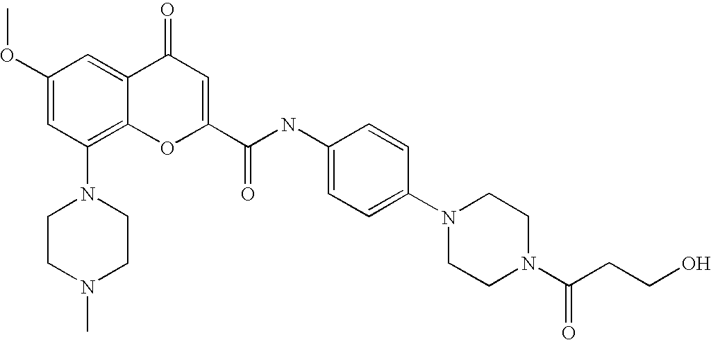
C1(OC)=CC(N2CCN(C)CC2)=C2C(=C1)C(=O)C=C(C(NC1=CC=C(N3CCN(C(CCO)=O)CC3)C=C1)=O)O2
